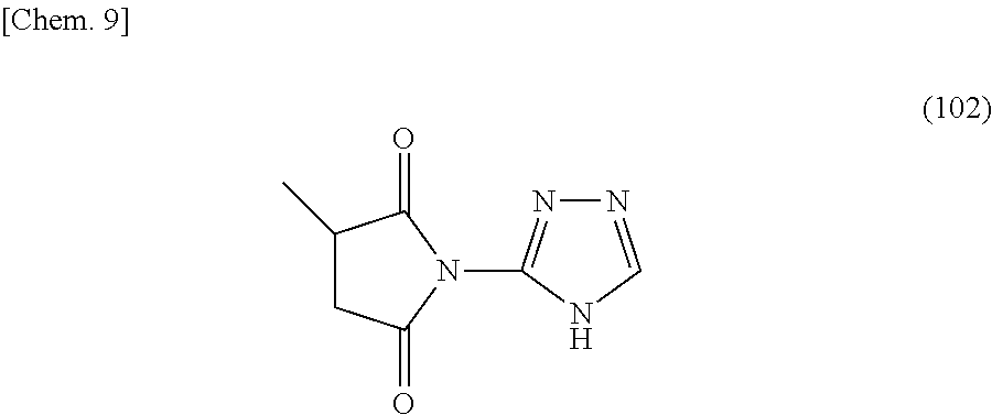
C1(C)CC(=O)N(C2=NN=CN2)C1=O
